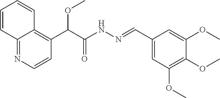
C(C(NN=CC1=CC(OC)=C(OC)C(OC)=C1)=O)(OC)C1=C2C(=NC=C1)C=CC=C2
